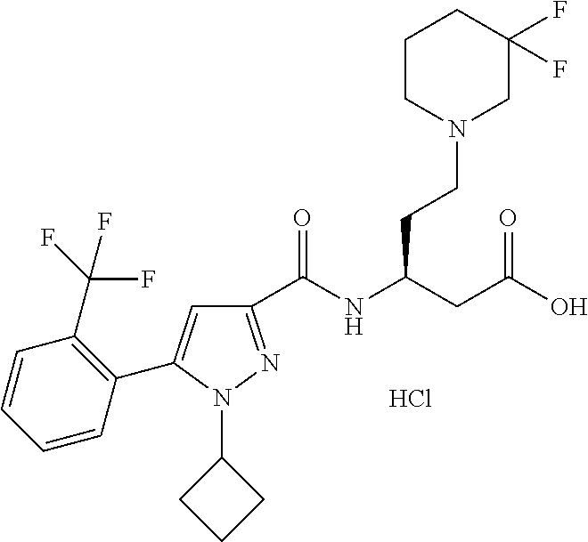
C1(C(NC(CC(O)=O)CCN2CC(F)(F)CCC2)=O)=NN(C2CCC2)C(C2=C(C(F)(F)F)C=CC=C2)=C1.Cl
